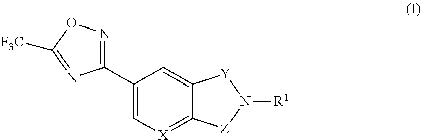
C1(C2=NOC([F3C])=N2)=C[X]=C2C(=C1)[Y]N([R1])[Z]2
